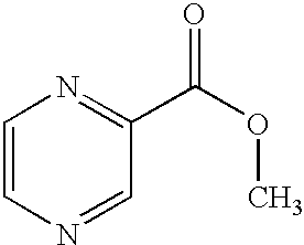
C1=CN=CC(C(OC)=O)=N1
